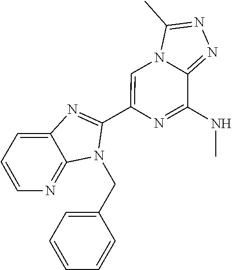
C1=CN=C2C(=C1)N=C(C1=CN3C(=NN=C3C)C(NC)=N1)N2CC1=CC=CC=C1
